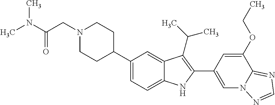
N1(CC(N(C)C)=O)CCC(C2=CC=C3C(=C2)C(C(C)C)=C(C2=CN4C(=NC=N4)C(OCC)=C2)N3)CC1
